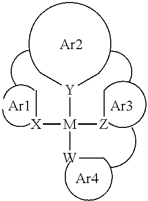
[X]([M]([Z]C)([Y](C)C)[W]C)C.[Ar1].[Ar2].[Ar3].[Ar4]
